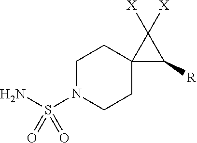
C1CC2(CCN1S(N)(=O)=O)C([R])C2([X])[X]
